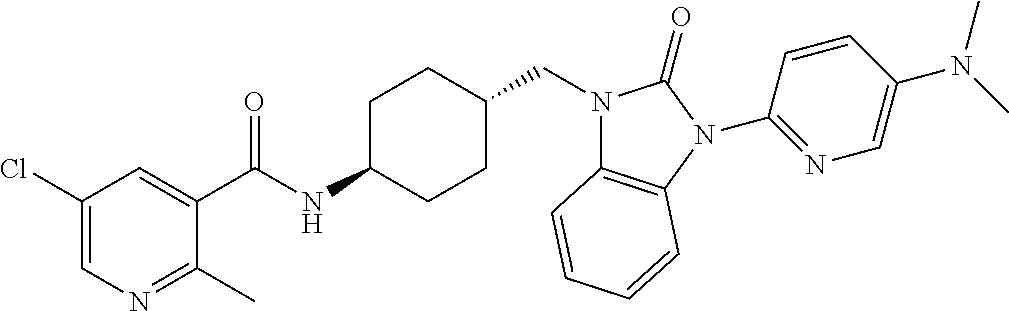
C1(Cl)=CN=C(C)C(C(NC2CCC(CN3C4=C(N(C5=NC=C(N(C)C)C=C5)C3=O)C=CC=C4)CC2)=O)=C1
